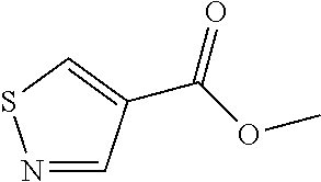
N1=CC(C(OC)=O)=CS1
